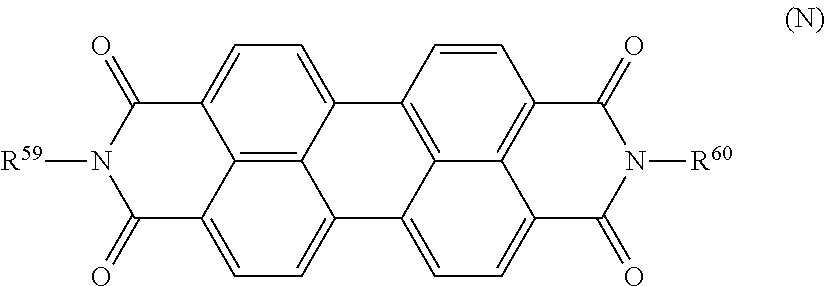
C12=CC=C3C4=C1C(=CC=C4C(=O)N([R59])C3=O)C1=CC=C3C4=C(C=CC2=C14)C(=O)N([R60])C3=O
